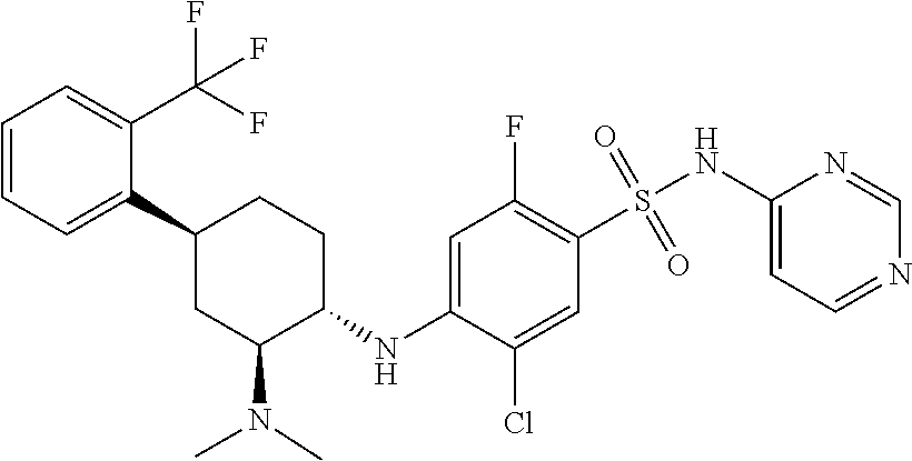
C1(C2CC(N(C)C)C(NC3=CC(F)=C(S(=O)(=O)NC4=CC=NC=N4)C=C3Cl)CC2)=CC=CC=C1C(F)(F)F
